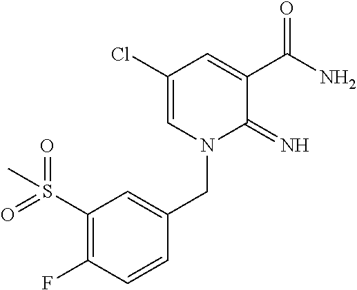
C1(Cl)=CN(CC2=CC(S(=O)(=O)C)=C(F)C=C2)C(=N)C(C(N)=O)=C1
